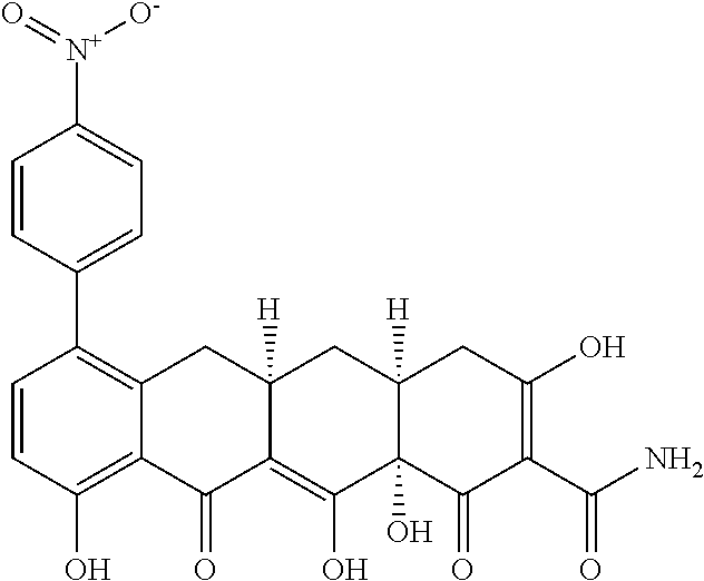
C1=CC(O)=C2C(=C1C1=CC=C([N+](=O)[O-])C=C1)CC1([H])C(=C(O)C3(O)C([H])(C1)CC(O)=C(C(N)=O)C3=O)C2=O
